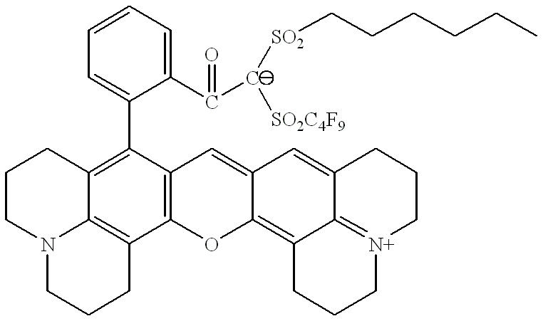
C1CN2C3=C(CCC2)C2=C(C(C4=CC=CC=C4C(C([SO2C4F9])[SO2]CCCCCC)=O)=C3C1)C=C1C(=C3C4=[N+](CCCC4=C1)CCC3)O2
